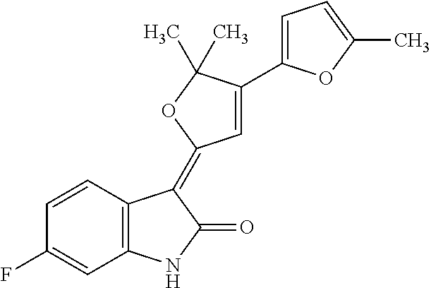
C1=CC(F)=CC2=C1C(=C1C=C(C3=CC=C(C)O3)C(C)(C)O1)C(=O)N2
